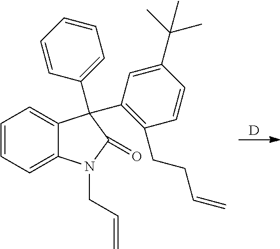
C1=CC=C2C(=C1)C(C1=C(CCC=C)C=CC(C(C)(C)C)=C1)(C1=CC=CC=C1)C(=O)N2CC=C.[D]
